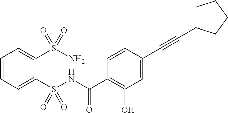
C1=CC=C(S(NC(C2=C(O)C=C(C#CC3CCCC3)C=C2)=O)(=O)=O)C(S(N)(=O)=O)=C1
